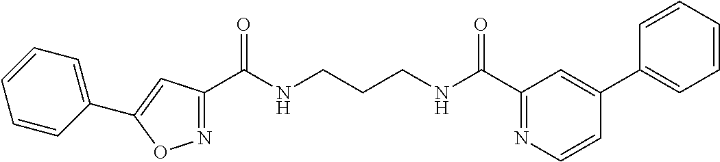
C1(C(NCCCNC(C2=NC=CC(C3=CC=CC=C3)=C2)=O)=O)=NOC(C2=CC=CC=C2)=C1
